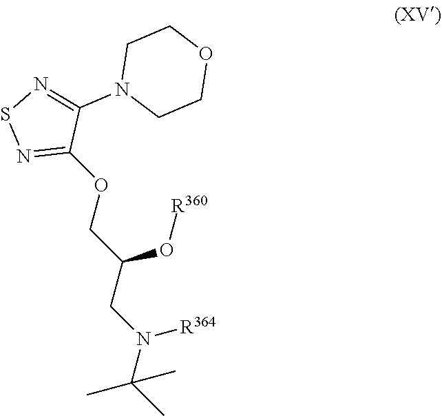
C1(OCC(CN(C(C)(C)C)[R364])O[R360])=NSN=C1N1CCOCC1
